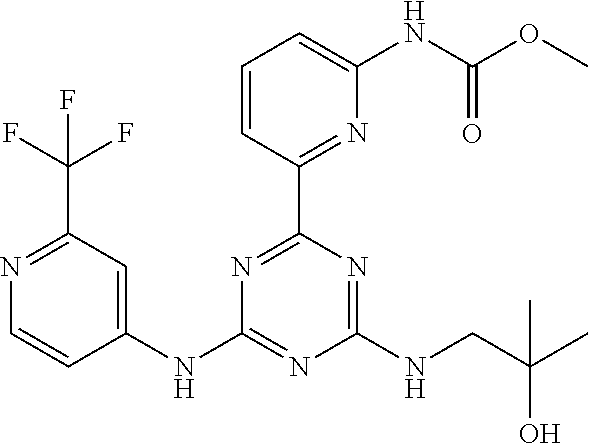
C1=CC(C2=NC(NC3=CC(C(F)(F)F)=NC=C3)=NC(NCC(C)(O)C)=N2)=NC(NC(OC)=O)=C1
